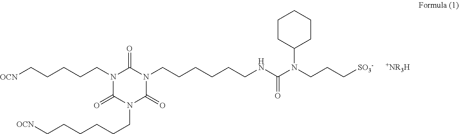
C1CC(N(CCC[SO3-])C(NCCCCCCN2C(=O)N(CCCCC[OCN])C(=O)N(CCCCCC[OCN])C2=O)=O)CCC1
